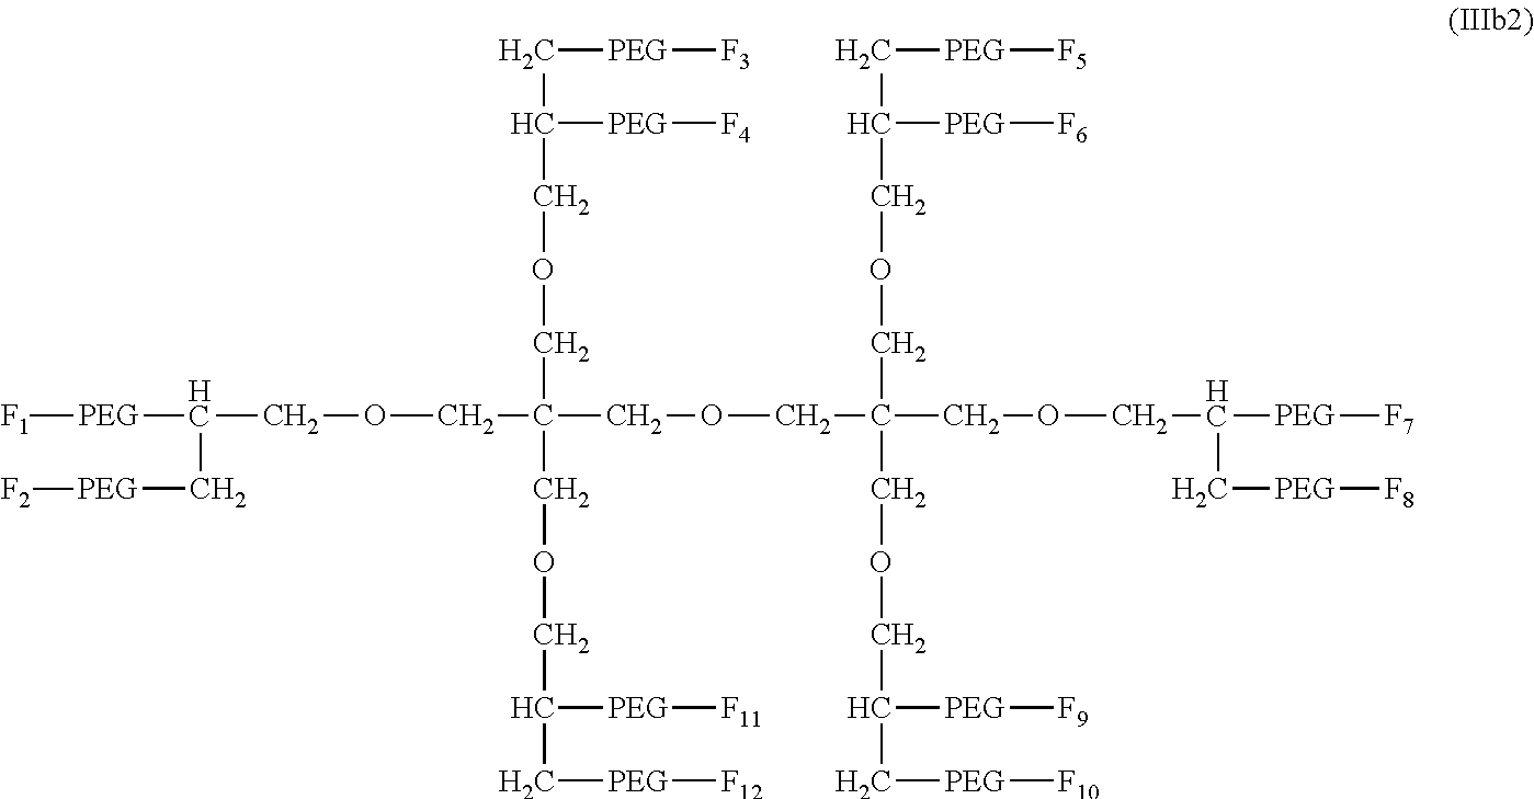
[F1][PEG]C(COCC(COCC(C[PEG][F3])[PEG][F4])(COCC(C[PEG][F12])[PEG][F11])COCC(COCC(C[PEG][F5])[PEG][F6])(COCC(C[PEG][F10])[PEG][F9])COCC([PEG][F7])C[PEG][F8])C[PEG][F2]
